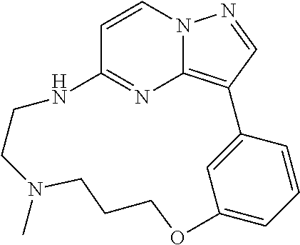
C12=NC3=C(C=NN3C=C1)C1=CC(=CC=C1)OCCCN(C)CCN2
